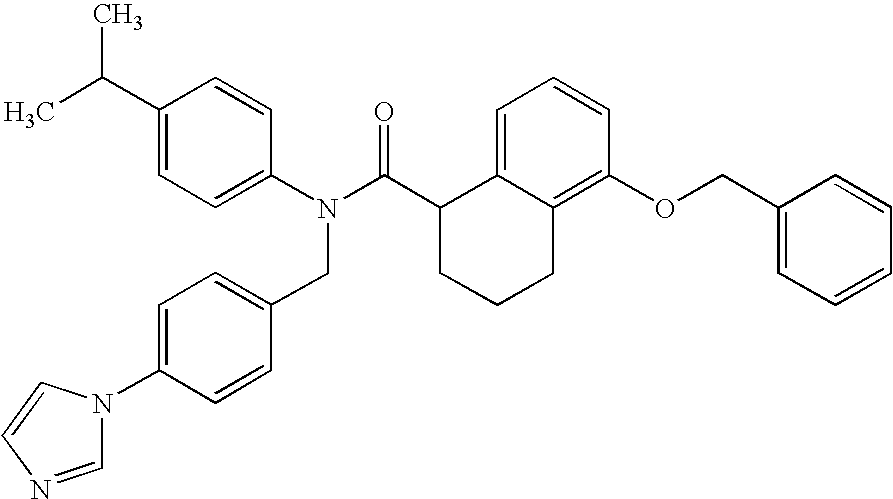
C1(C(C)C)=CC=C(N(C(C2CCCC3=C(OCC4=CC=CC=C4)C=CC=C23)=O)CC2=CC=C(N3C=NC=C3)C=C2)C=C1
